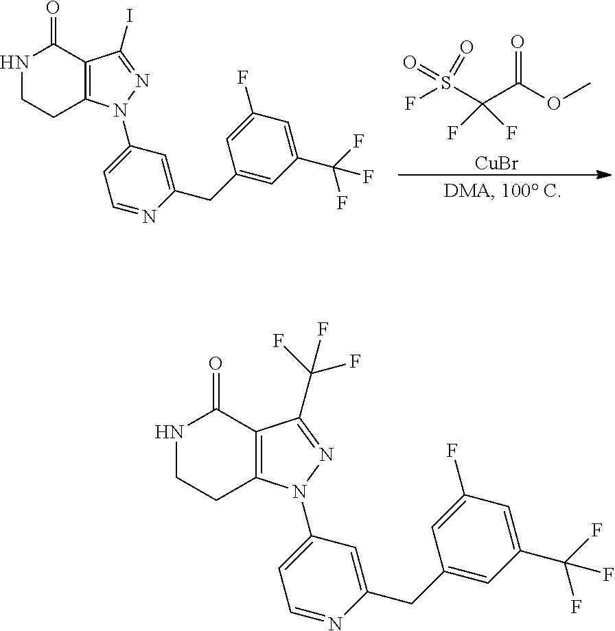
FS(C(C(OC)=O)(F)F)(=O)=O.[CuBr].C1=C(F)C=C(C(F)(F)F)C=C1CC1=CC(N2C3=C(C(I)=N2)C(=O)NCC3)=CC=N1.C1=C(F)C=C(C(F)(F)F)C=C1CC1=CC(N2C3=C(C(C(F)(F)F)=N2)C(=O)NCC3)=CC=N1
